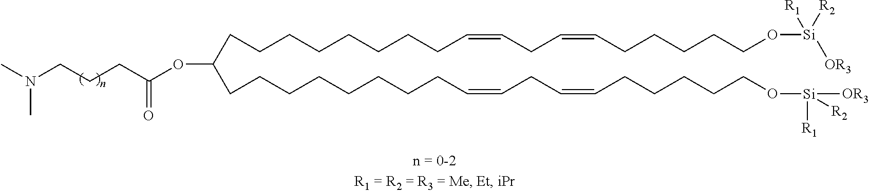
CN(CCCC(OC(CCCCCCCCC=CCC=CCCCCCO[Si]([OR3])([R1])[R2])CCCCCCCCC=CCC=CCCCCCO[Si]([OR3])([R1])[R2])=O)C
